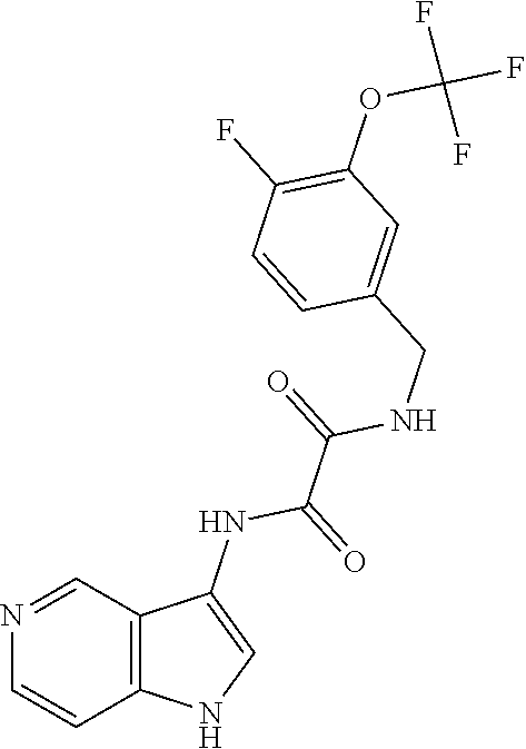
C1=CC(CNC(C(NC2=CNC3=C2C=NC=C3)=O)=O)=CC(OC(F)(F)F)=C1F
